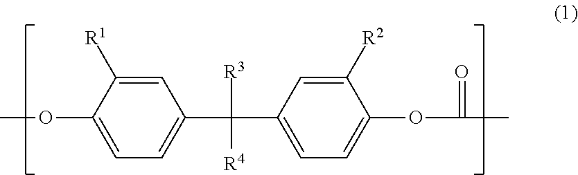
C1(C(C2=CC=C(OC(C)=O)C([R2])=C2)([R3])[R4])=CC=C(OC)C([R1])=C1
